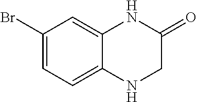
N1CC(=O)NC2=CC(Br)=CC=C12
